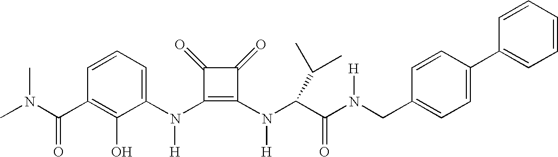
CN(C(C1=C(O)C(N(C2=C(N(C(C(N(CC3=CC=C(C4=CC=CC=C4)C=C3)[H])=O)C(C)C)[H])C(=O)C2=O)[H])=CC=C1)=O)C
